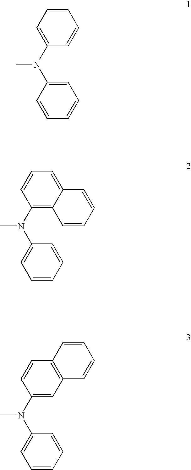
C1=CC=C(N(C2=CC=CC=C2)C)C=C1.C1=C2C(=C(N(C3=CC=CC=C3)C)C=C1)C=CC=C2.C12=C(C=C(N(C3=CC=CC=C3)C)C=C1)C=CC=C2
